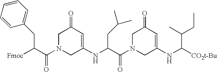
C1N(C(C([Fmoc])CC2=CC=CC=C2)=O)CC(NC(C(N2CC(NC([CO2t-Bu])C(CC)C)=CC(=O)C2)=O)CC(C)C)=CC1=O
